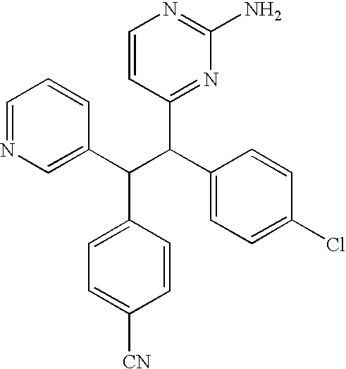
C1=NC=C(C(C(C2=CC=C(Cl)C=C2)C2=NC(N)=NC=C2)C2=CC=C([CN])C=C2)C=C1
